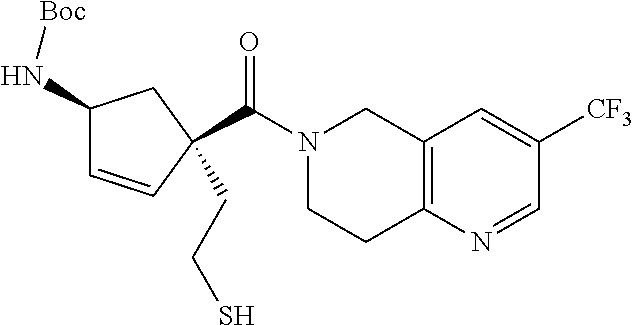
C12=C(N=CC([CF3])=C1)CCN(C(=O)C1(CCS)C=CC(N[Boc])C1)C2
